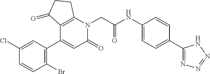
C12=C(N(CC(NC3=CC=C(C4=NN=NN4)C=C3)=O)C(=O)C=C1C1=C(Br)C=CC(Cl)=C1)CCC2=O
